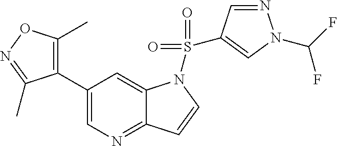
C1(C2=C(C)ON=C2C)=CN=C2C(=C1)N(S(=O)(=O)C1=CN(C(F)F)N=C1)C=C2
